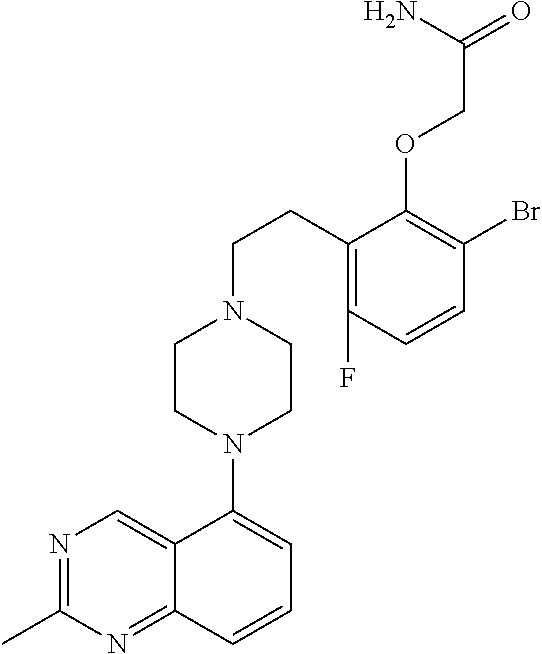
N1=C(C)N=C2C(=C1)C(N1CCN(CCC3=C(F)C=CC(Br)=C3OCC(=O)N)CC1)=CC=C2
